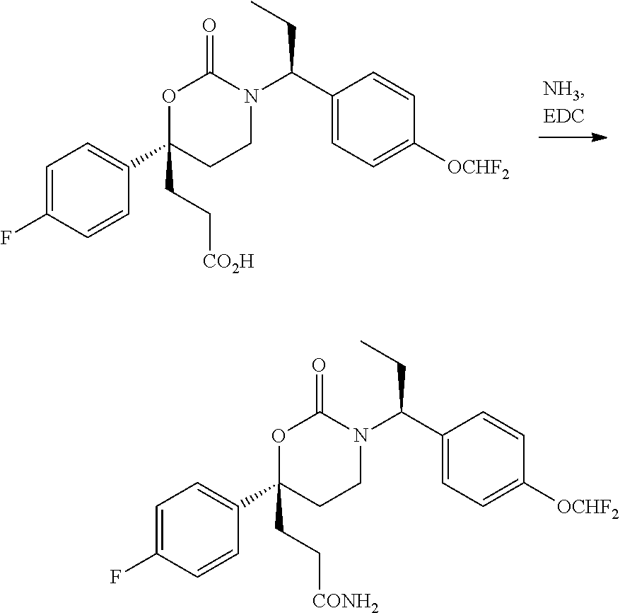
C1(C(N2C(=O)OC(CC[CO2H])(C3=CC=C(F)C=C3)CC2)CC)=CC=C([OCHF2])C=C1.C1(C(N2C(=O)OC(CC[CONH2])(C3=CC=C(F)C=C3)CC2)CC)=CC=C([OCHF2])C=C1
